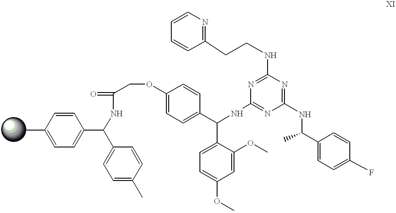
CC1=CC=C(C(C2=CC=C(C)C=C2)NC(COC2=CC=C(C(C3=CC=C(OC)C=C3OC)NC3=NC(NC(C4=CC=C(F)C=C4)C)=NC(NCCC4=NC=CC=C4)=N3)C=C2)=O)C=C1
